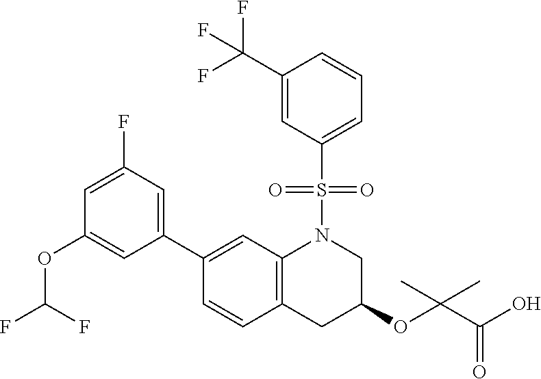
C1(C2=CC3=C(C=C2)CC(OC(C(=O)O)(C)C)CN3S(C2=CC=CC(C(F)(F)F)=C2)(=O)=O)=CC(F)=CC(OC(F)F)=C1
